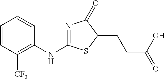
C1=CC([CF3])=C(NC2=NC(=O)C(CCC(=O)O)S2)C=C1
